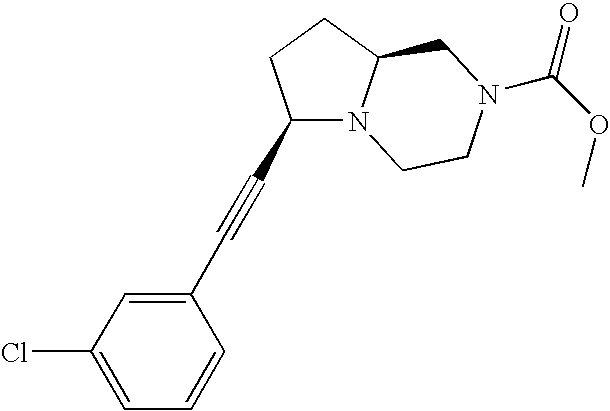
C1(C#CC2N3C(CC2)CN(C(OC)=O)CC3)=CC(Cl)=CC=C1
